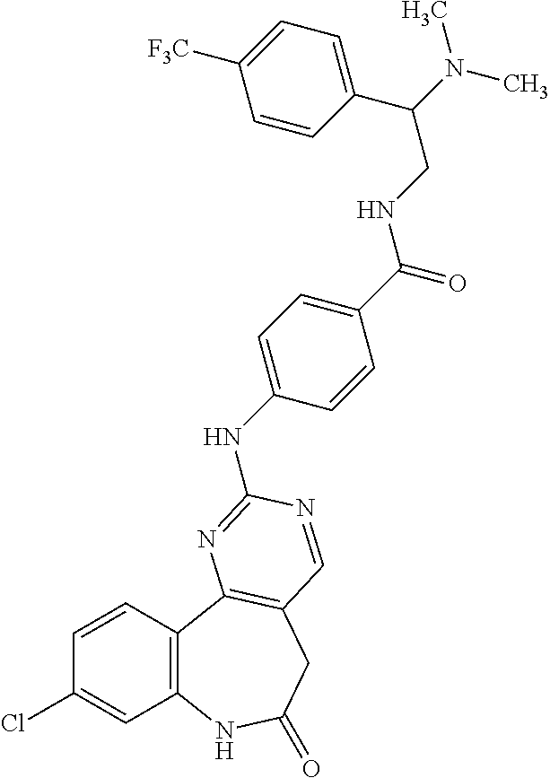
C1(Cl)=CC2=C(C=C1)C1=C(CC(=O)N2)C=NC(NC2=CC=C(C(=O)NCC(N(C)C)C3=CC=C([F3C])C=C3)C=C2)=N1
